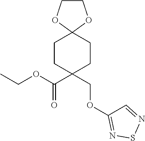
C1CC(C(OCC)=O)(COC2=NSN=C2)CCC12OCCO2
